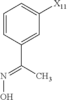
C1=CC=C([X11])C=C1C(C)=NO
